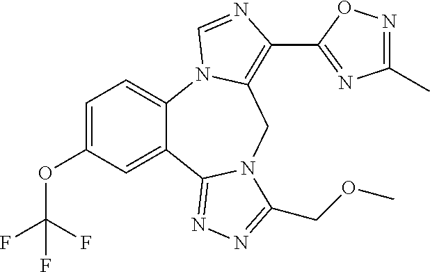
C1=C(OC(F)(F)F)C=C2C(=C1)N1C(=C(C3=NC(C)=NO3)N=C1)CN1C2=NN=C1COC
